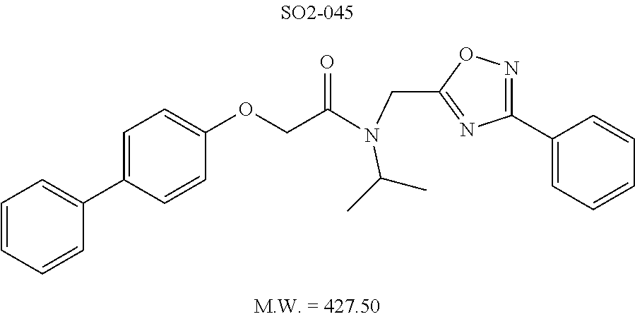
C1(C2=CC=CC=C2)=NOC(CN(C(COC2=CC=C(C3=CC=CC=C3)C=C2)=O)C(C)C)=N1
